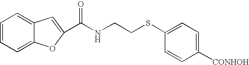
C1=CC=C2C(=C1)C=C(C(NCCSC1=CC=C([CONHOH])C=C1)=O)O2
